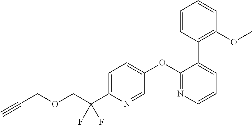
C1=C(C(COCC#C)(F)F)N=CC(OC2=NC=CC=C2C2=C(OC)C=CC=C2)=C1
